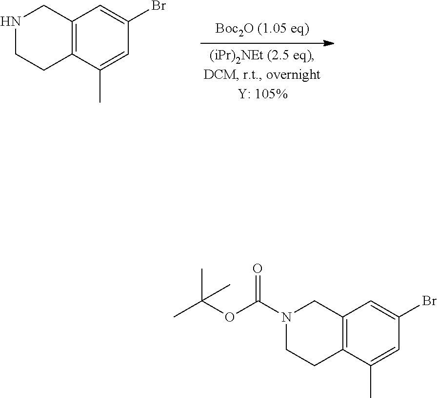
C12=C(C(C)=CC(Br)=C1)CCNC2.C12=C(C(C)=CC(Br)=C1)CCN(C(OC(C)(C)C)=O)C2
